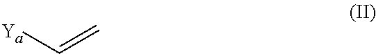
C(=C)[Ya]
